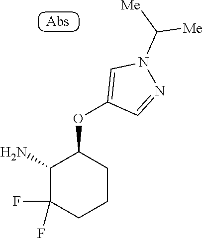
C1(N)C(F)(F)CCCC1OC1=CN(C([Me])[Me])N=C1
